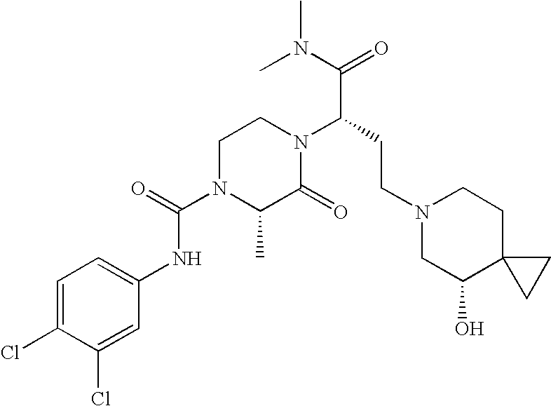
N(C(C(CCN1CC(O)C2(CC1)CC2)N1CCN(C(=O)NC2=CC=C(Cl)C(Cl)=C2)C(C)C1=O)=O)(C)C
